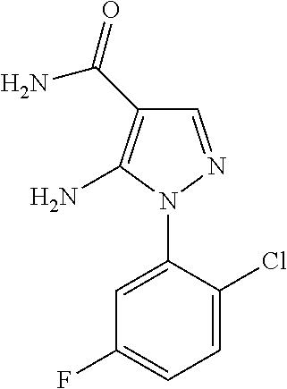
C1=NN(C2=CC(F)=CC=C2Cl)C(N)=C1C(=O)N
